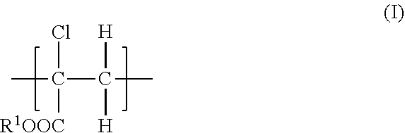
CC(C(C)([H])[H])([R1OOC])Cl
